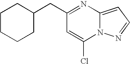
C1(CC2CCCCC2)=NC2=CC=NN2C(Cl)=C1
